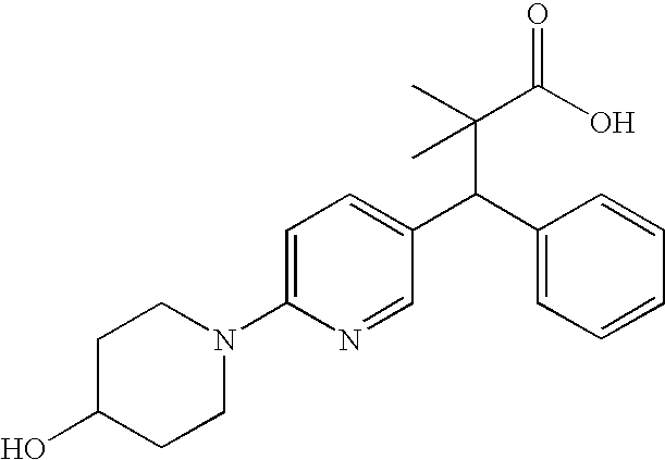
C1C(O)CCN(C2=CC=C(C(C3=CC=CC=C3)C(C)(C(O)=O)C)C=N2)C1
